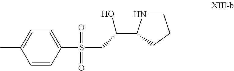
C(O)(C1NCCC1)CS(C1=CC=C(C)C=C1)(=O)=O
